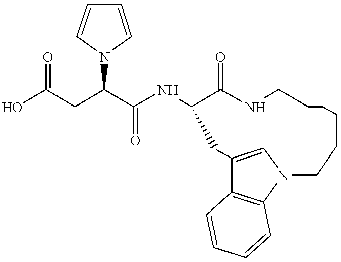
OC(CC(C(NC1C(=O)NCCCCCCN2C3=C(C(=C2)C1)C=CC=C3)=O)N1C=CC=C1)=O
